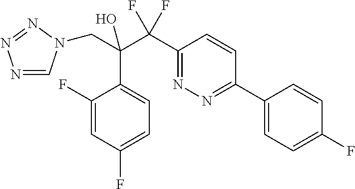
N1=CN(CC(C2=CC=C(F)C=C2F)(C(F)(F)C2=NN=C(C3=CC=C(F)C=C3)C=C2)O)N=N1
